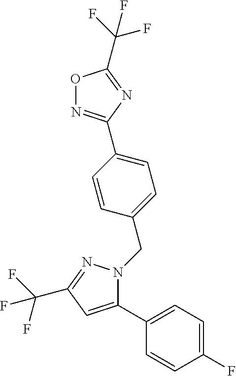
C1(F)=CC=C(C2=CC(C(F)(F)F)=NN2CC2=CC=C(C3=NOC(C(F)(F)F)=N3)C=C2)C=C1
